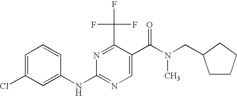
C1=C(Cl)C=C(NC2=NC=C(C(N(CC3CCCC3)C)=O)C(C(F)(F)F)=N2)C=C1
